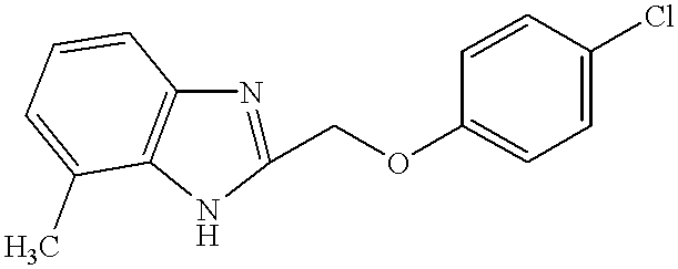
C1(COC2=CC=C(Cl)C=C2)=NC2=C(N1)C(C)=CC=C2
